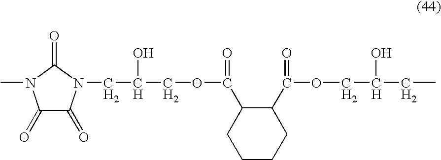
C(C(COC(=O)C1C(C(OCC(CC)O)=O)CCCC1)O)N1C(=O)C(=O)N(C)C1=O
